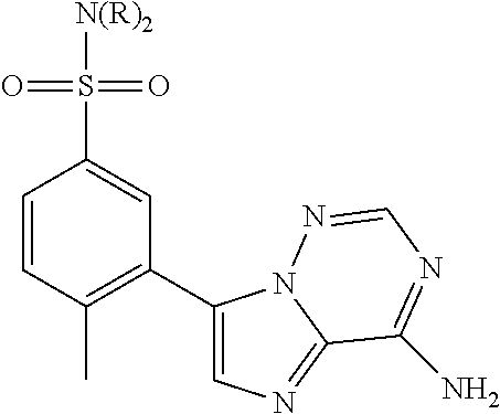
C1=CC(C)=C(C2=CN=C3N2N=CN=C3N)C=C1S([N(R)2])(=O)=O
